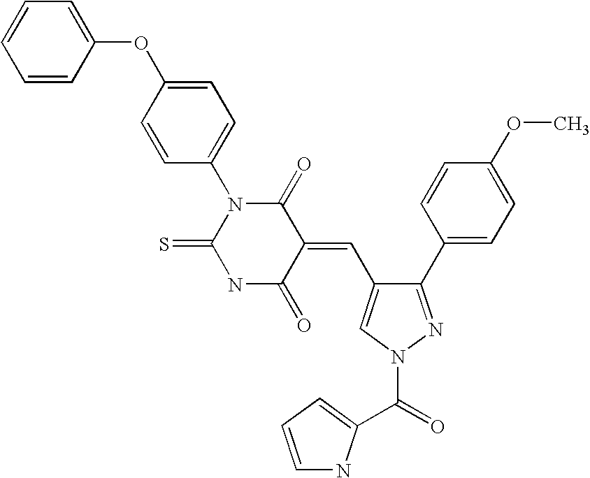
C1=CC=CC(OC2=CC=C(N3C(=S)NC(=O)C(=CC4=CN(C(=O)C5=CC=CN5)N=C4C4=CC=C(OC)C=C4)C3=O)C=C2)=C1
